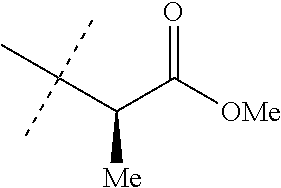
O=C([OMe])C(C(C)(C)C)[Me]
